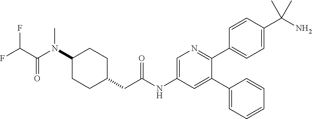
C1(N(C(C(F)F)=O)C)CCC(CC(NC2=CN=C(C3=CC=C(C(N)(C)C)C=C3)C(C3=CC=CC=C3)=C2)=O)CC1
